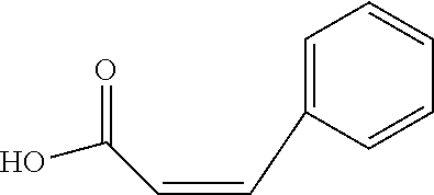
C(=CC1=CC=CC=C1)C(O)=O
